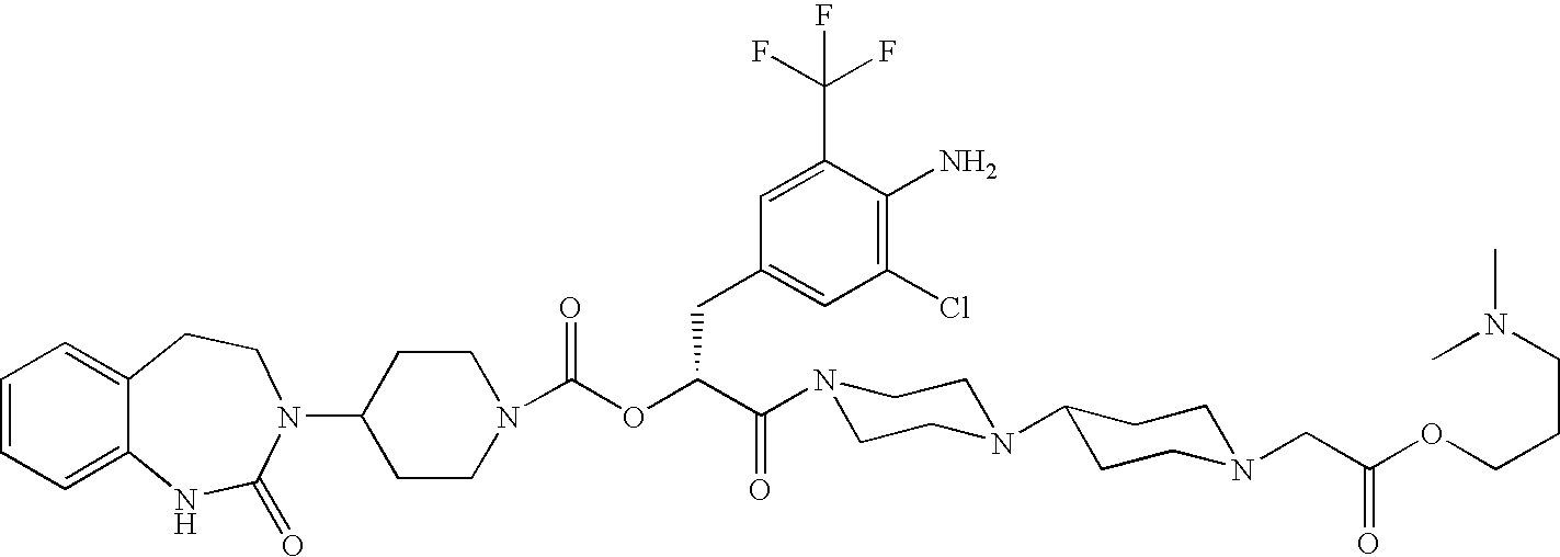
C1=CC=C2C(=C1)CCN(C1CCN(C(OC(C(N3CCN(C4CCN(CC(OCCCN(C)C)=O)CC4)CC3)=O)CC3=CC(Cl)=C(N)C(C(F)(F)F)=C3)=O)CC1)C(=O)N2
